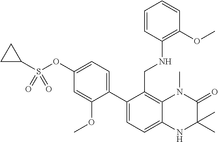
C12=C(CNC3=C(OC)C=CC=C3)C(C3=CC=C(OS(C4CC4)(=O)=O)C=C3OC)=CC=C1NC(C)(C)C(=O)N2C
